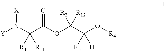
[Y]N(C(C(OC(C(O[R4])([R3])[H])([R12])[R2])=O)([R1])[R11])[X]
